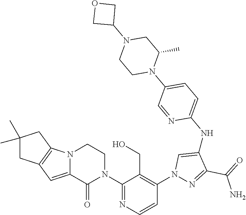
C12=CC3=C(N1CCN(C1=NC=CC(N4N=C(C(=O)N)C(NC5=CC=C(N6C(C)CN(C7COC7)CC6)C=N5)=C4)=C1CO)C2=O)CC(C)(C)C3
